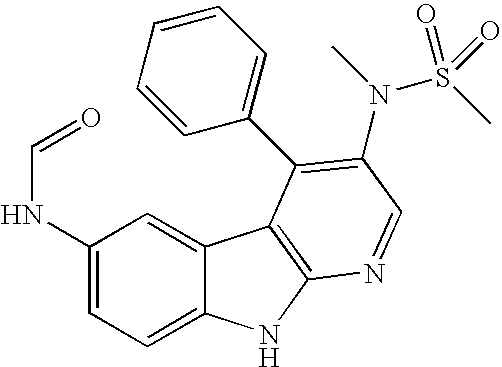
C1(NC=O)=CC=C2C(=C1)C1=C(N2)N=CC(N(C)S(=O)(=O)C)=C1C1=CC=CC=C1
